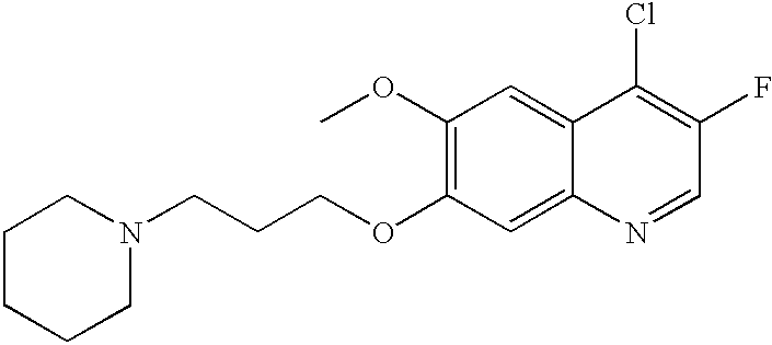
C1CCCN(CCCOC2=C(OC)C=C3C(=C2)N=CC(F)=C3Cl)C1
